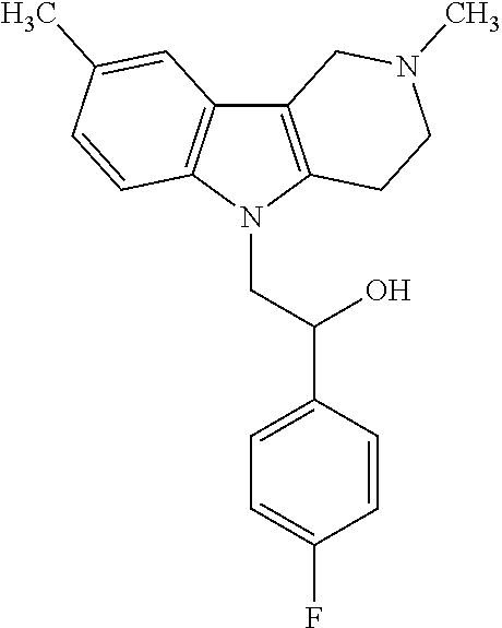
C12=C(N(CC(C3=CC=C(F)C=C3)O)C3=C1C=C(C)C=C3)CCN(C)C2
